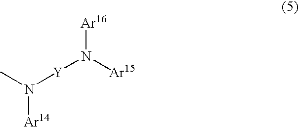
N([Y]N([Ar16])[Ar15])([Ar14])C
